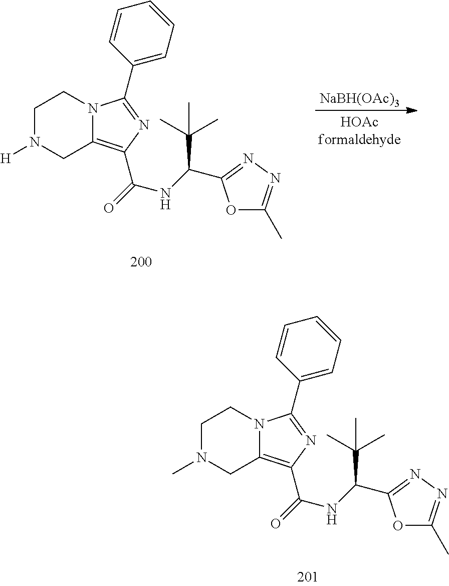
[NaBH(OAc)3].C1N([H])CC2=C(C(=O)NC(C3=NN=C(C)O3)C(C)(C)C)N=C(C3=CC=CC=C3)N2C1.C1N(C)CC2=C(C(=O)NC(C3=NN=C(C)O3)C(C)(C)C)N=C(C3=CC=CC=C3)N2C1
